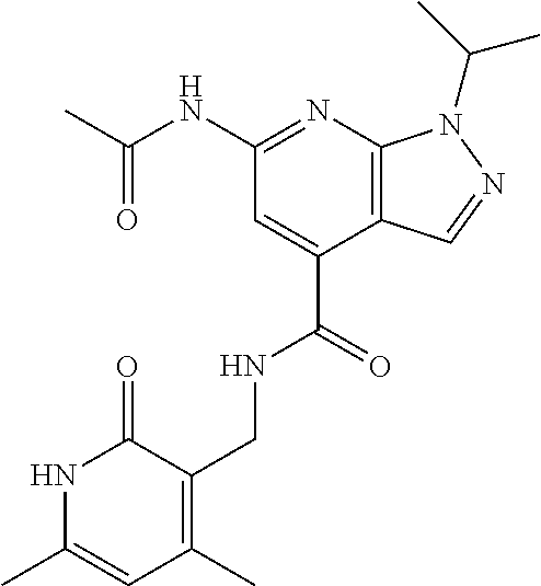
N(C1=NC2=C(C(C(=O)NCC3=C(C)C=C(C)NC3=O)=C1)C=NN2C(C)C)C(C)=O
